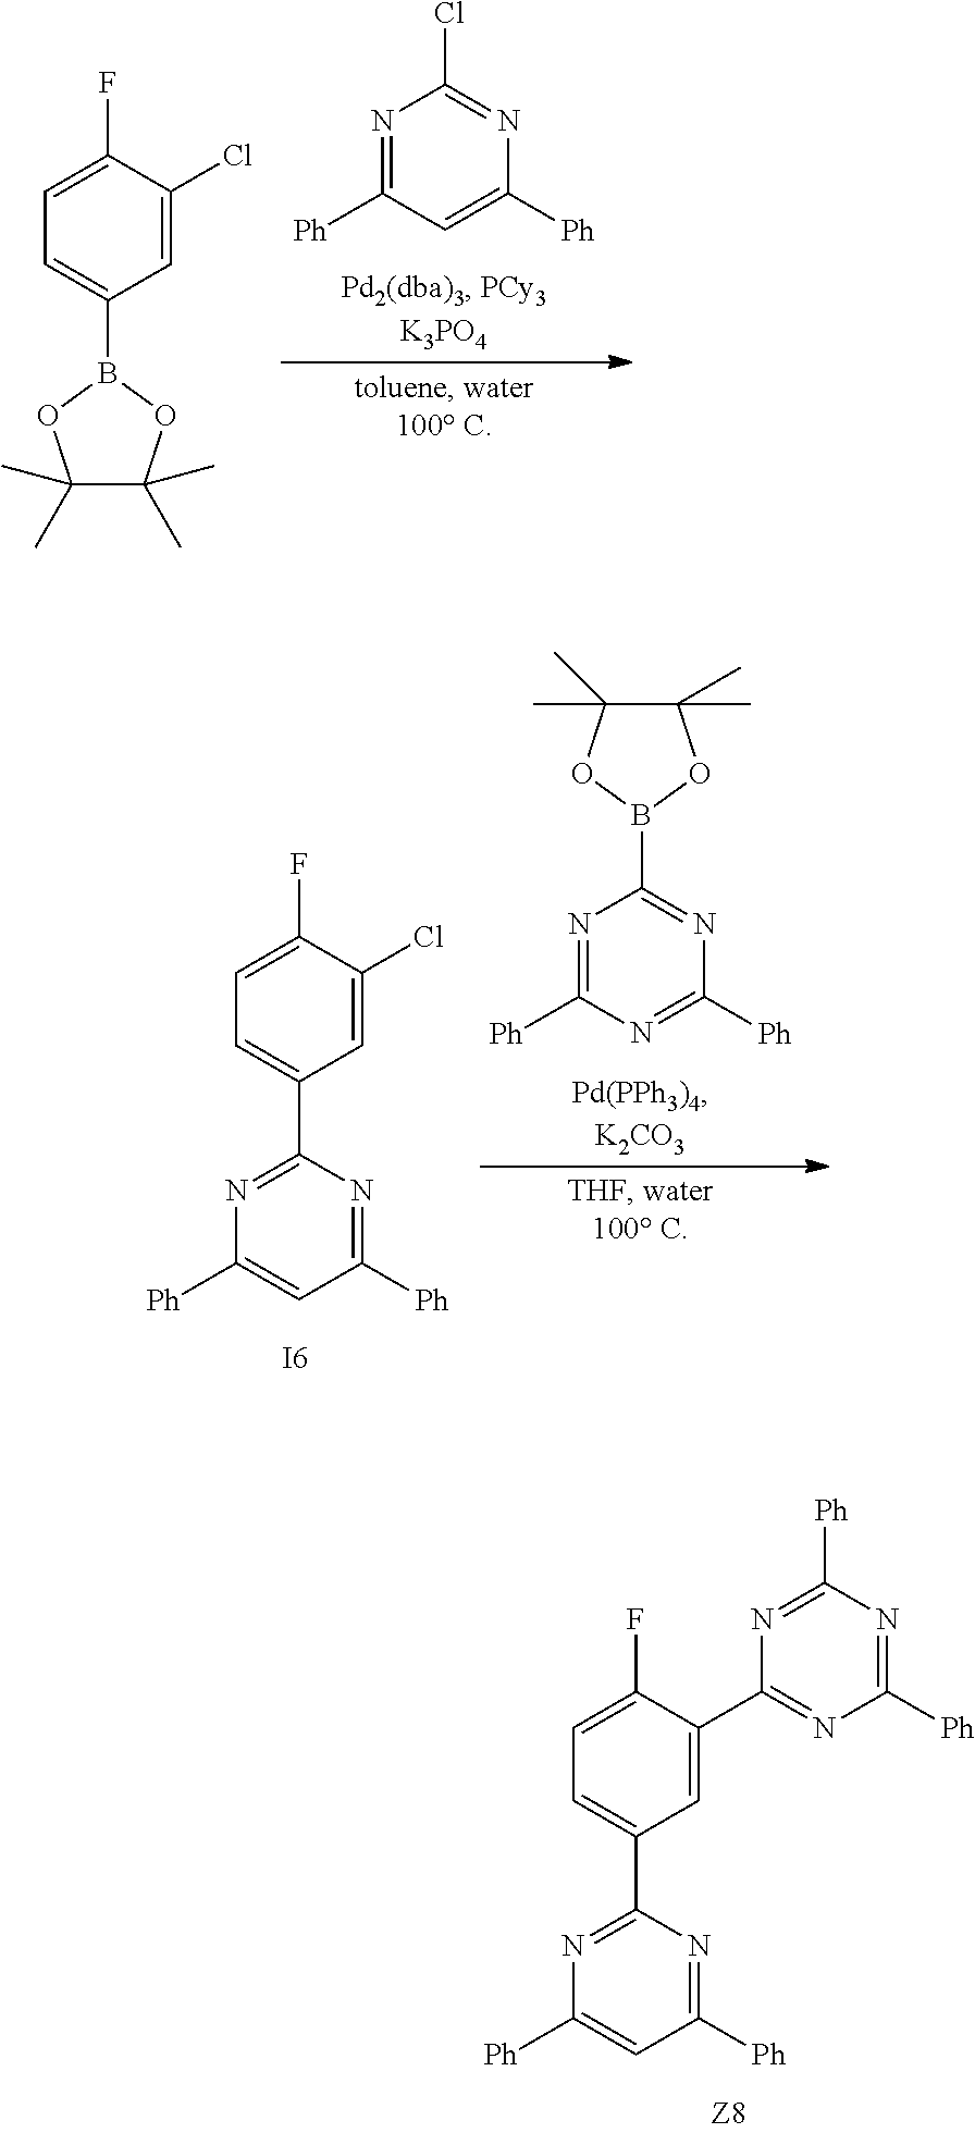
C1=C(C2=NC([Ph])=NC([Ph])=N2)C(F)=CC=C1C1=NC([Ph])=CC([Ph])=N1.N1=C([Ph])C=C([Ph])N=C1Cl.C1=C(Cl)C(F)=CC=C1B1OC(C)(C)C(C)(C)O1.C1=C(Cl)C(F)=CC=C1C1=NC([Ph])=CC([Ph])=N1.N1=C([Ph])N=C([Ph])N=C1B1OC(C)(C)C(C)(C)O1.[I6]
